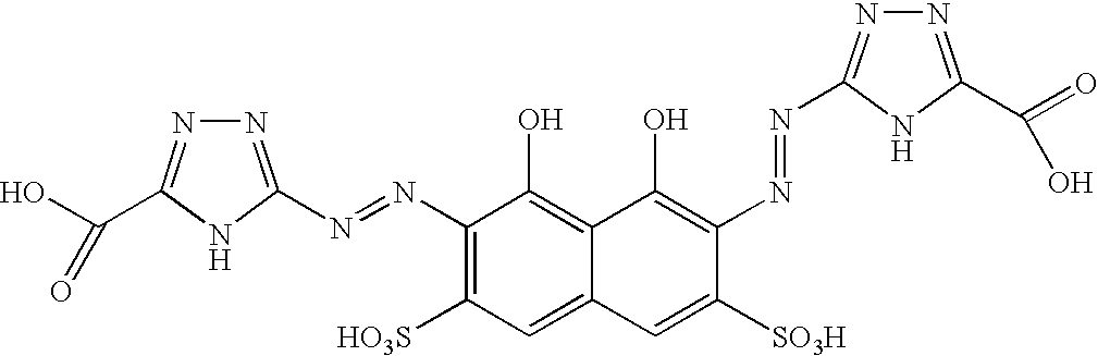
N(=NC1=C([HO3S])C=C2C(=C1O)C(O)=C(N=NC1=NN=C(C(=O)O)N1)C([SO3H])=C2)C1=NN=C(C(O)=O)N1
